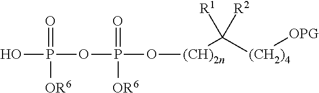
OP(OP(O[(CH)2n]C([(CH2)4][OPG])([R1])[R2])(=O)[OR6])(=O)[OR6]
